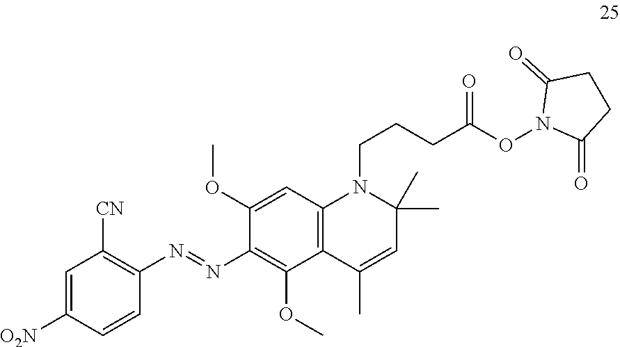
C1=C([O2N])C=CC(N=NC2=C(OC)C3=C(C=C2OC)N(CCCC(ON2C(=O)CCC2=O)=O)C(C)(C)C=C3C)=C1[CN]
